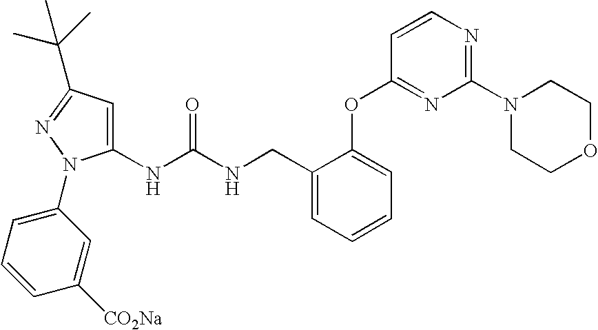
C1(NC(NCC2=CC=CC=C2OC2=NC(N3CCOCC3)=NC=C2)=O)=CC(C(C)(C)C)=NN1C1=CC=CC([CO2Na])=C1
